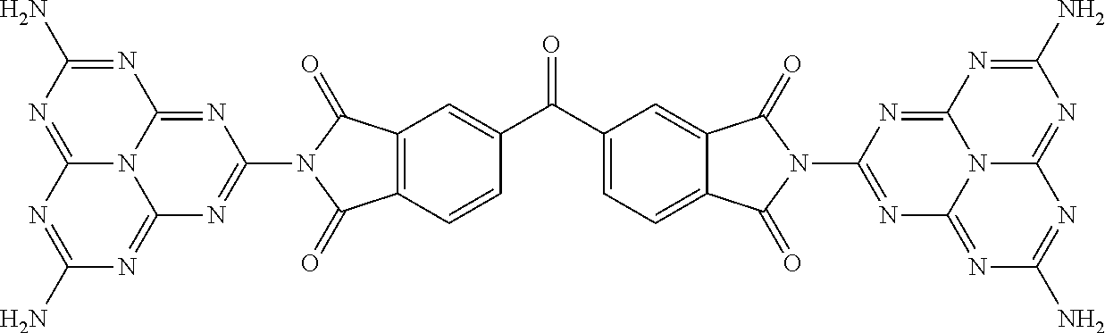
N1=C(N)N=C2N3C1=NC(N1C(=O)C4=C(C1=O)C=C(C(=O)C1=CC=C5C(=O)N(C6=NC7=NC(N)=NC8=NC(N)=NC(=N6)N87)C(=O)C5=C1)C=C4)=NC3=NC(N)=N2
